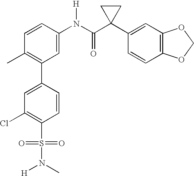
C1(C2=C(C)C=CC(N(C(C3(C4=CC5=C(C=C4)OCO5)CC3)=O)[H])=C2)=CC(Cl)=C(S(N(C)[H])(=O)=O)C=C1
